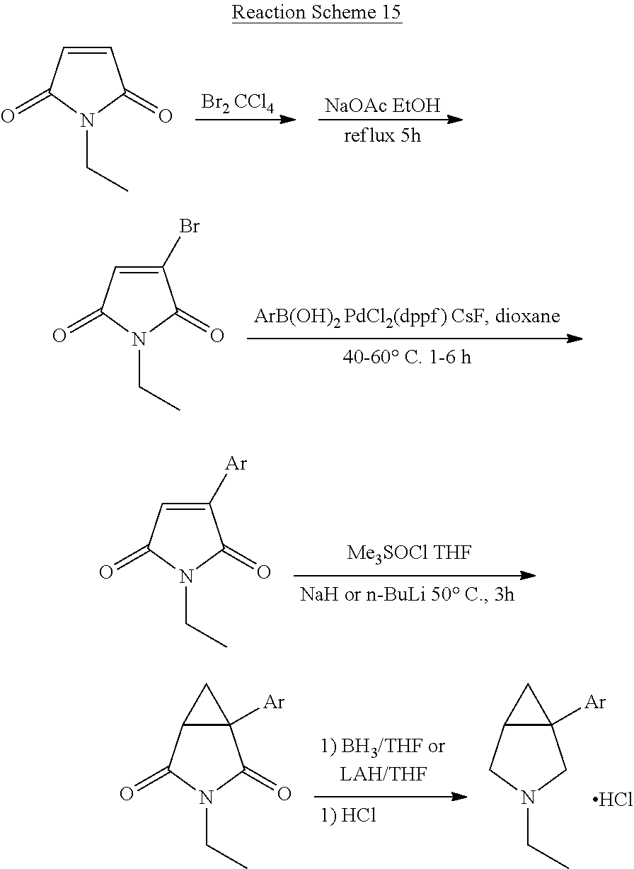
C1([Ar])=CC(=O)N(CC)C1=O.C1(Br)=CC(=O)N(CC)C1=O.C1=CC(=O)N(CC)C1=O.[NaOAc EtOH].[reflux 5h].[Br2 CCl4].C12([Ar])C(C(=O)N(CC)C1=O)C2.C12([Ar])C(CN(CC)C1)C2.Cl
